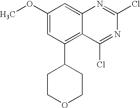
COC1=CC(C2CCOCC2)=C2C(=C1)N=C(Cl)N=C2Cl
